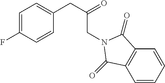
C1=C(F)C=CC(CC(=O)CN2C(=O)C3=C(C=CC=C3)C2=O)=C1
